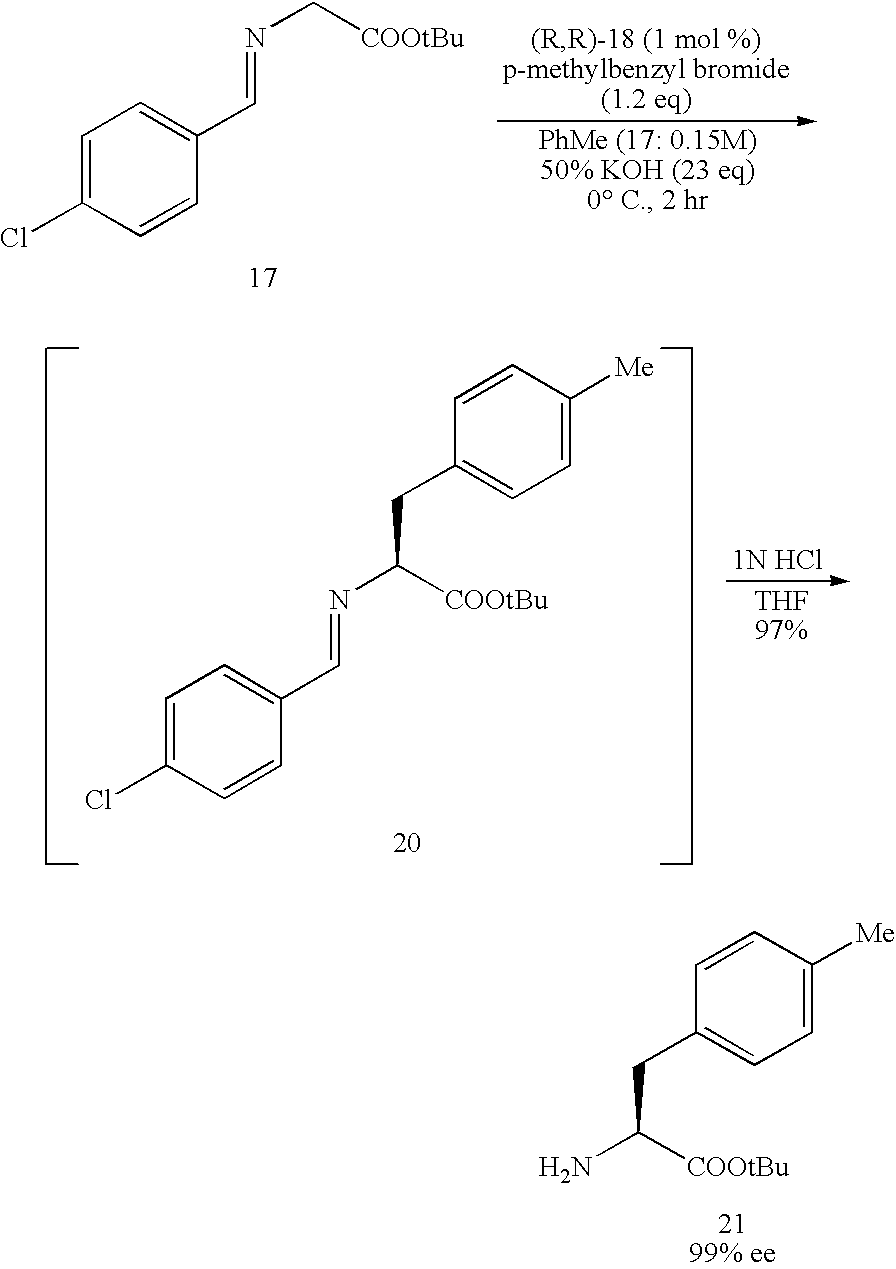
C1=C(Cl)C=CC(C=NC[COOtBu])=C1.NC([COOtBu])CC1=CC=C([Me])C=C1.C1=C(Cl)C=CC(C=NC([COOtBu])CC2=CC=C([Me])C=C2)=C1
